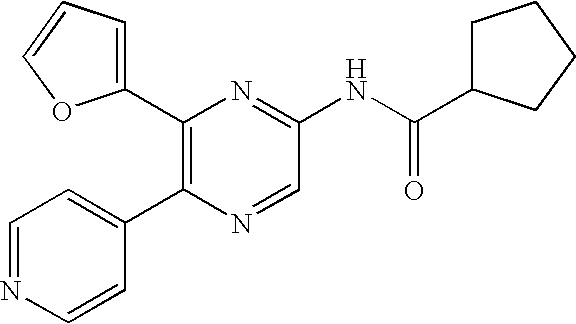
C1(C2=C(C3=CC=NC=C3)N=CC(NC(=O)C3CCCC3)=N2)=CC=CO1
